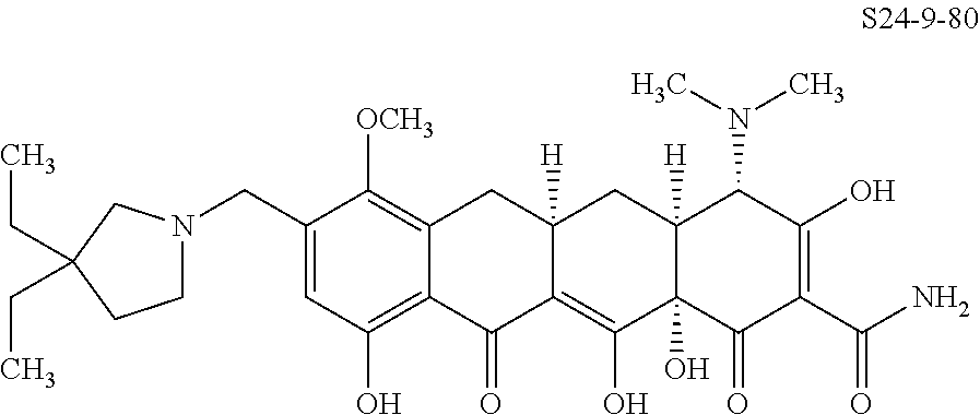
C1=C(CN2CCC(CC)(CC)C2)C([OCH3])=C2C(=C1O)C(=O)C1=C(O)C3(O)C([H])(CC1([H])C2)C(N(C)C)C(O)=C(C(N)=O)C3=O
